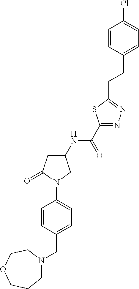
C(C1=CC=C(N2C(=O)CC(NC(C3=NN=C(CCC4=CC=C(Cl)C=C4)S3)=O)C2)C=C1)N1CCCOCC1
